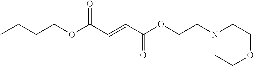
N1(CCOC(C=CC(OCCCC)=O)=O)CCOCC1
